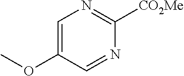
C1=C(OC)C=NC([CO2Me])=N1
